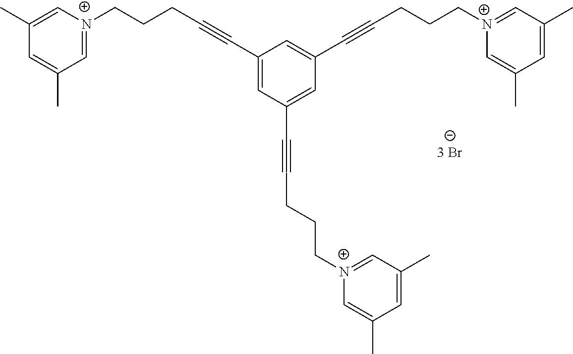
C1=[N+](CCCC#CC2=CC(C#CCCC[N+]3=CC(C)=CC(C)=C3)=CC(C#CCCC[N+]3=CC(C)=CC(C)=C3)=C2)C=C(C)C=C1C
